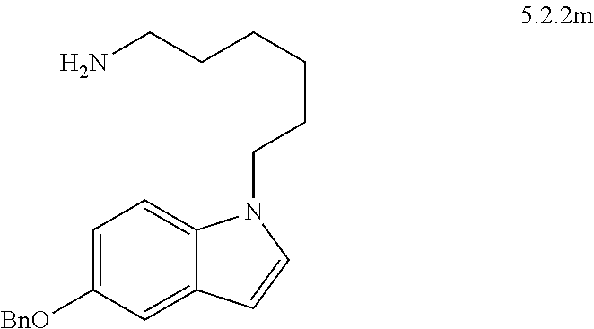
C(CCCCCN)N1C2=CC=C([BnO])C=C2C=C1
